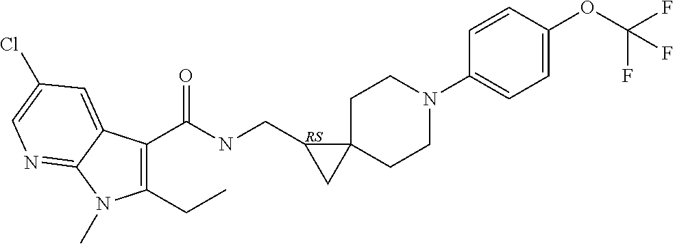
C1(CC)=C(C(NCC2CC23CCN(C2=CC=C(OC(F)(F)F)C=C2)CC3)=O)C2=CC(Cl)=CN=C2N1C
